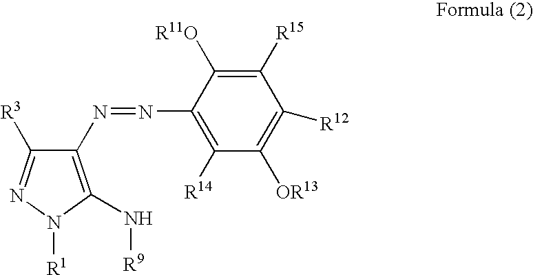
C1(N=NC2=C(N[R9])N([R1])N=C2[R3])=C([R14])C([OR13])=C([R12])C([R15])=C1[R11O]
